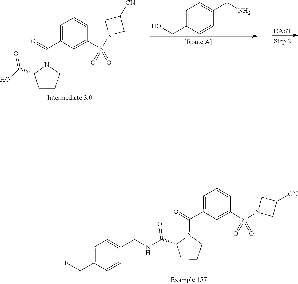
C1=C(C(=O)N2C(C(NCC3=CC=C(CF)C=C3)=O)CCC2)C=C(S(N2CC([CN])C2)(=O)=O)C=C1.C1=C(CO)C=CC(CN)=C1.[DAST].C1CCN(C(C2=CC=CC(S(N3CC([CN])C3)(=O)=O)=C2)=O)C1C(=O)O
